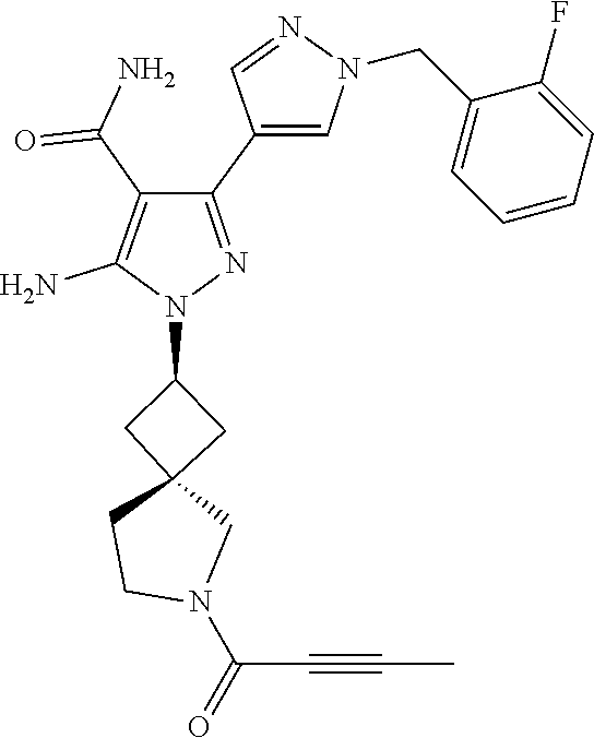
C(C#CC)(=O)N1CC2(CC(N3N=C(C4=CN(CC5=CC=CC=C5F)N=C4)C(C(=O)N)=C3N)C2)CC1
